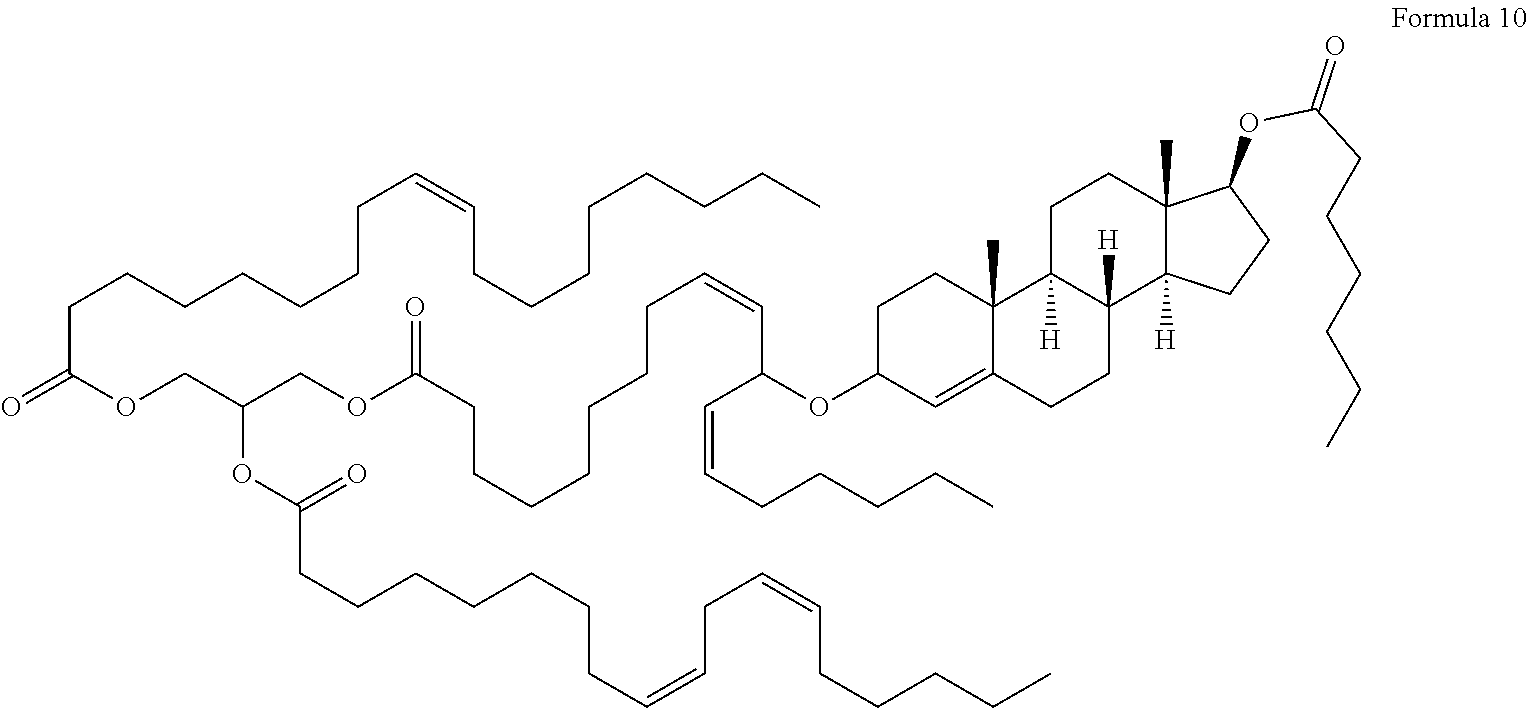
C1C(OC(C=CCCCCC)C=CCCCCCCCC(=O)OCC(OC(CCCCCCCC=CCC=CCCCCC)=O)COC(CCCCCCCC=CCCCCCCCC)=O)C=C2C(C)(C1)C1([H])C([H])(CC2)C2([H])C(C)(CC1)C(OC(CCCCCC)=O)CC2
